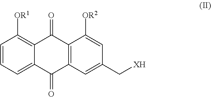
C12=C([OR1])C=CC=C1C(=O)C1=C(C2=O)C([OR2])=CC(C[XH])=C1
